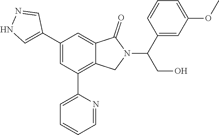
C1(C2=CNN=C2)=CC(C2=CC=CC=N2)=C2C(=C1)C(=O)N(C(C1=CC(OC)=CC=C1)CO)C2
